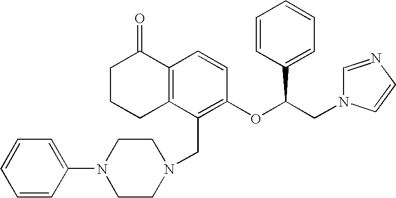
C1C2=C(C(=O)CC1)C=CC(OC(CN1C=CN=C1)C1=CC=CC=C1)=C2CN1CCN(C2=CC=CC=C2)CC1
